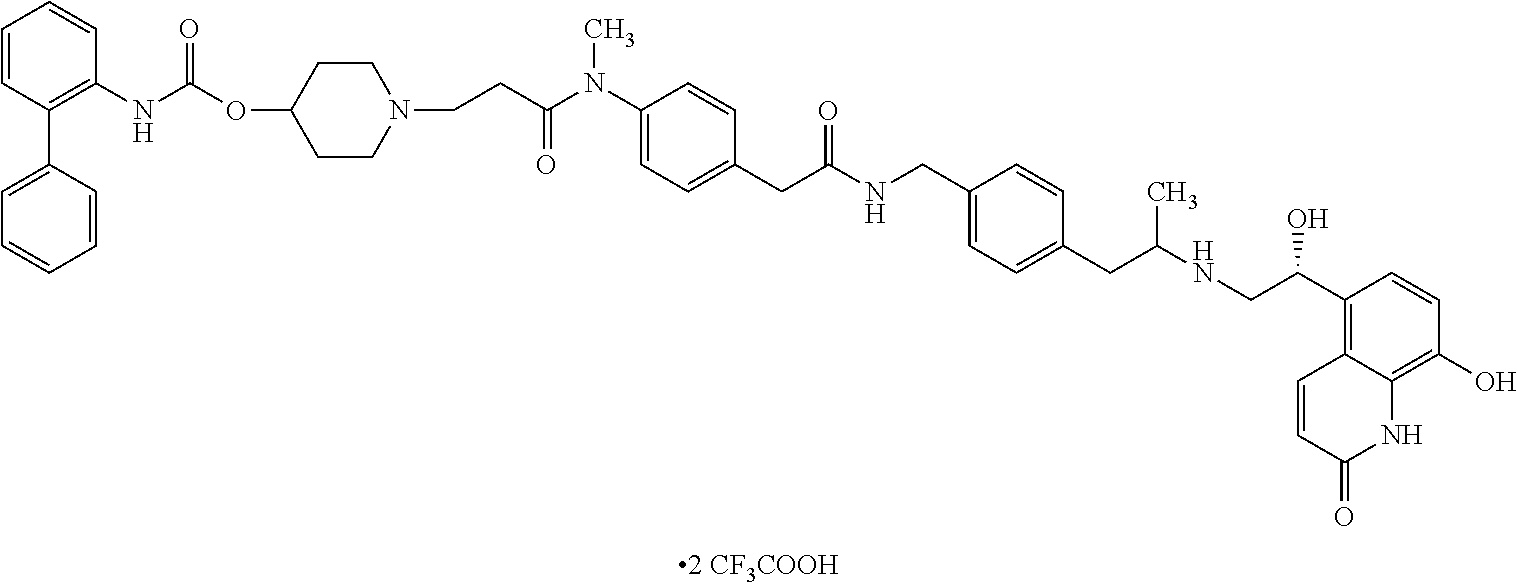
C1=CC(C2=CC=CC=C2)=C(NC(=O)OC2CCN(CCC(N(C3=CC=C(CC(NCC4=CC=C(CC(NCC(O)C5=C6C(=C(O)C=C5)NC(=O)C=C6)C)C=C4)=O)C=C3)C)=O)CC2)C=C1
